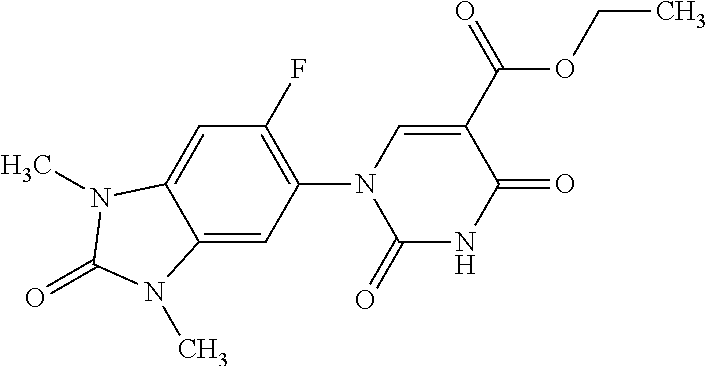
C12=CC(N3C(=O)NC(=O)C(C(=O)OCC)=C3)=C(F)C=C1N(C)C(=O)N2C
